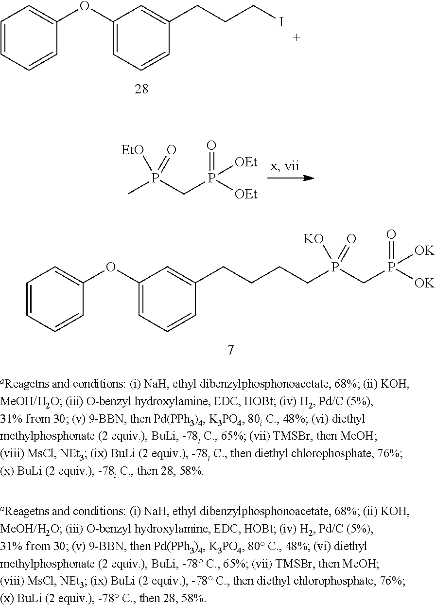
C1=CC=CC(OC2=CC=CC(CCCI)=C2)=C1.CP(CP([OEt])(=O)[OEt])([EtO])=O.C1=CC=CC(OC2=CC=CC(CCCCP(CP([OK])(=O)[OK])([KO])=O)=C2)=C1
